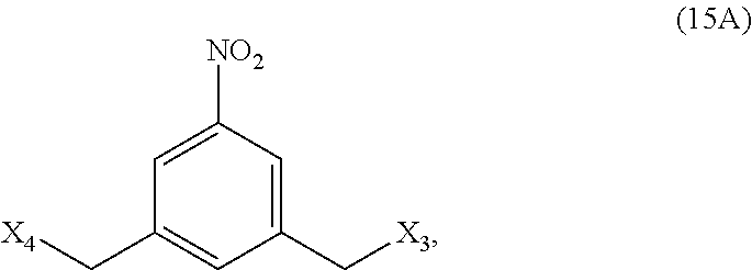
C1=C([NO2])C=C(C[X3])C=C1C[X4]
